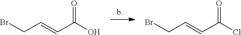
BrCC=CC(O)=O.BrCC=CC(Cl)=O
